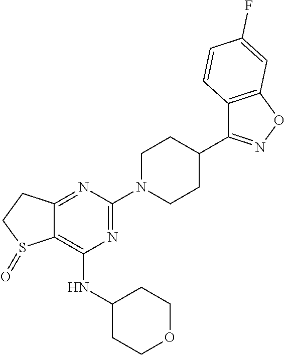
C12=NC(N3CCC(C4=NOC5=C4C=CC(F)=C5)CC3)=NC(NC3CCOCC3)=C1S(=O)CC2
